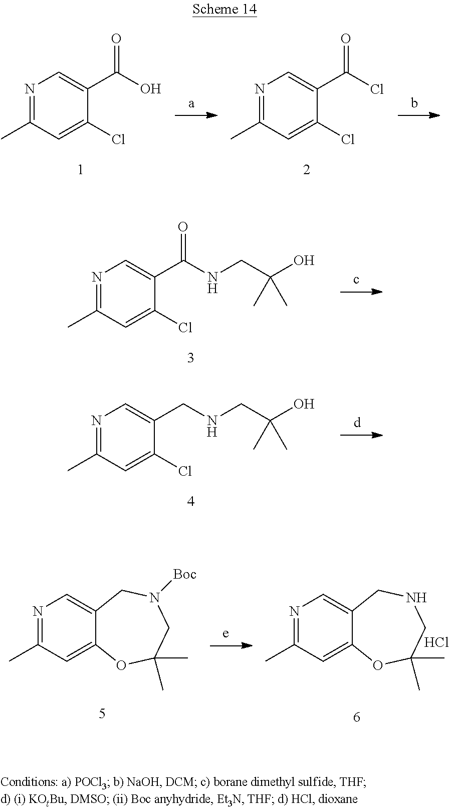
N1=C(C)C=C(Cl)C(C(O)=O)=C1.N1=C(C)C=C(Cl)C(C(Cl)=O)=C1.N1=C(C)C=C(Cl)C(C(NCC(O)(C)C)=O)=C1.N1=C(C)C=C(Cl)C(CNCC(O)(C)C)=C1.N1=C(C)C=C2C(=C1)CNCC(C)(C)O2.Cl.N1=C(C)C=C2C(=C1)CN([Boc])CC(C)(C)O2
